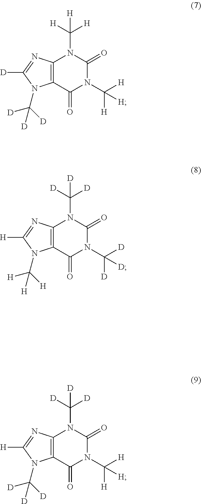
C12=C(C(=O)N(C([H])([H])[H])C(=O)N1C([H])([H])[H])N(C([D])([D])[D])C([D])=N2.C12=C(C(=O)N(C([H])([H])[H])C(=O)N1C([D])([D])[D])N(C([D])([D])[D])C([H])=N2.C12=C(C(=O)N(C([D])([D])[D])C(=O)N1C([D])([D])[D])N(C([H])([H])[H])C([H])=N2
